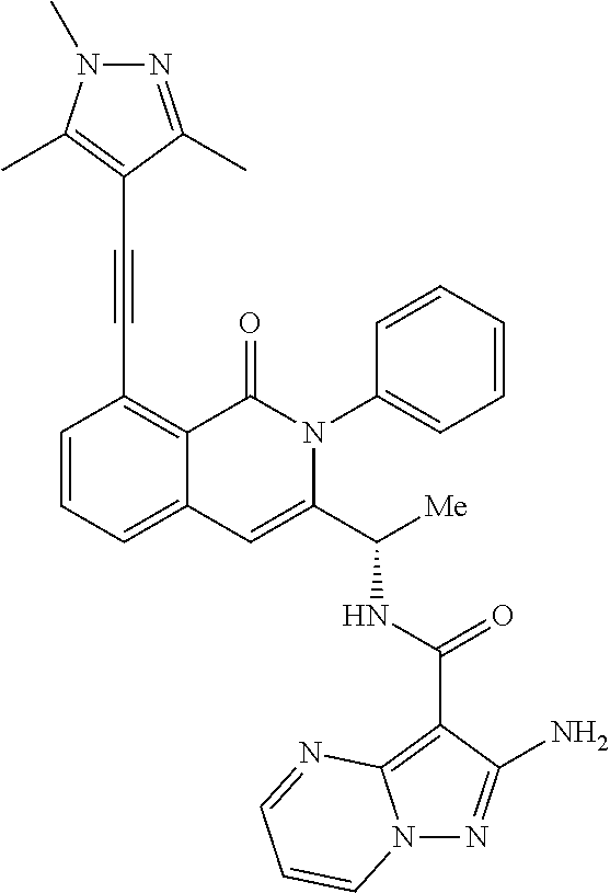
N12N=C(N)C(C(NC(C3=CC4=CC=CC(C#CC5=C(C)N(C)N=C5C)=C4C(=O)N3C3=CC=CC=C3)[Me])=O)=C1N=CC=C2
